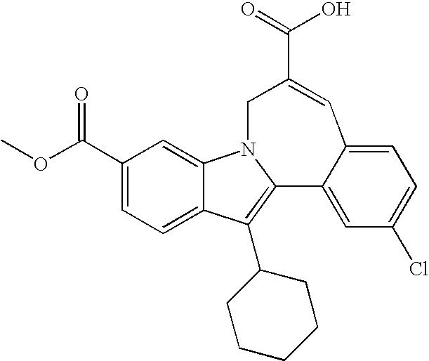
OC(=O)C1=CC2=CC=C(Cl)C=C2C2=C(C3CCCCC3)C3=CC=C(C(=O)OC)C=C3N2C1
